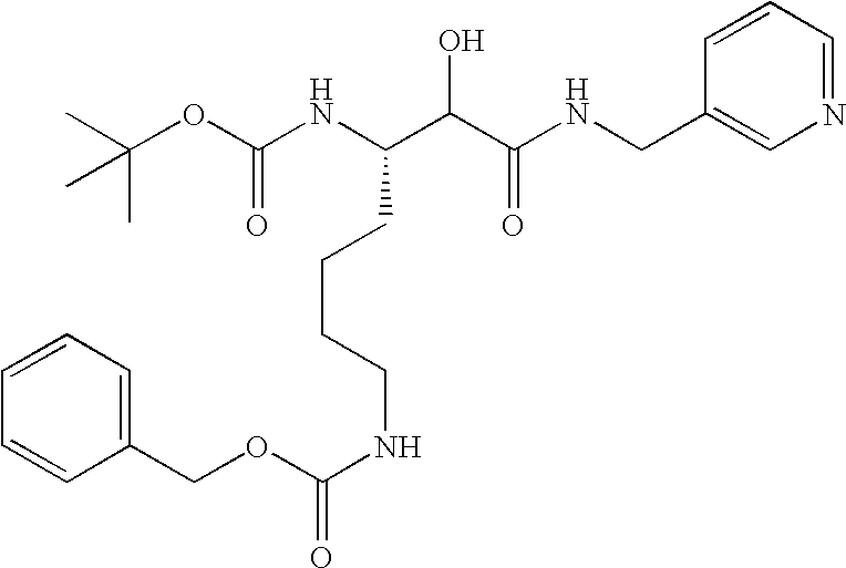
C1=CC=C(COC(NCCCCC(C(O)C(NCC2=CN=CC=C2)=O)NC(OC(C)(C)C)=O)=O)C=C1
